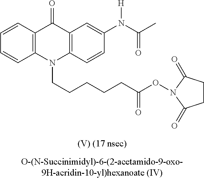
C1=CC2=C(C=C1)N(CCCCCC(ON1C(=O)CCC1=O)=O)C1=C(C2=O)C=C(N([H])C(=O)C)C=C1
